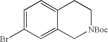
C1=C(Br)C=C2C(=C1)CC[NBoc]C2
